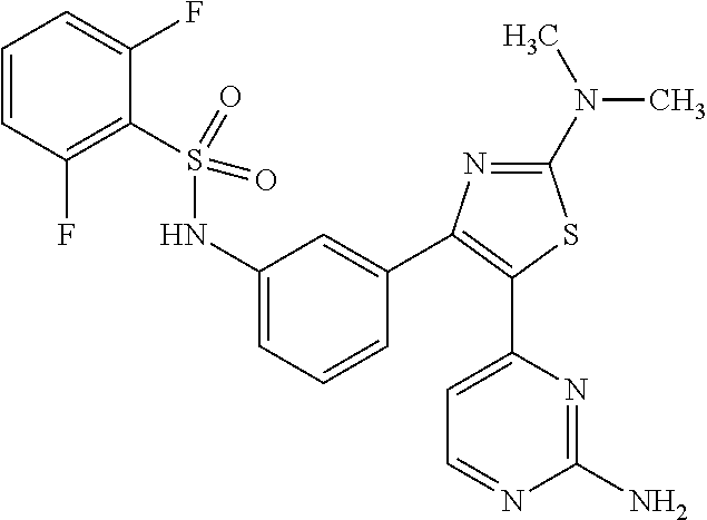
C1=C(C2=C(C3=CC(NS(C4=C(F)C=CC=C4F)(=O)=O)=CC=C3)N=C(N(C)C)S2)N=C(N)N=C1
